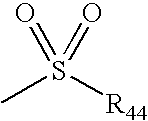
S(C)([R44])(=O)=O
